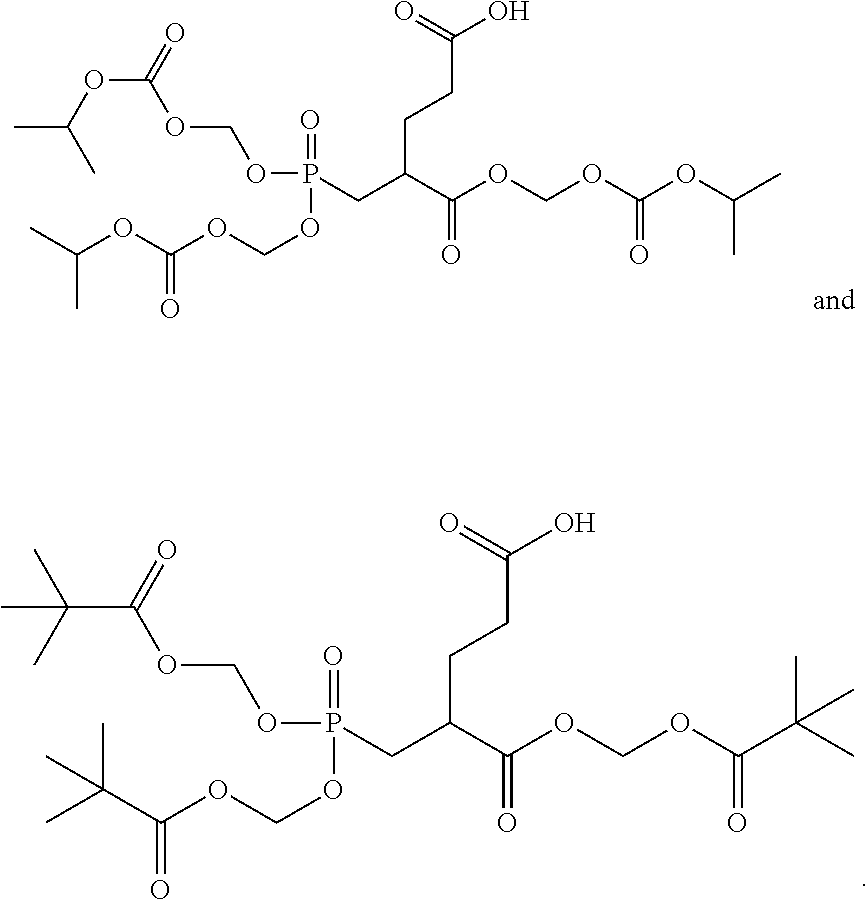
O(C(=O)OCOP(=O)(CC(C(OCOC(OC(C)C)=O)=O)CCC(O)=O)OCOC(OC(C)C)=O)C(C)C.C(C(=O)OCOP(=O)(CC(C(OCOC(C(C)(C)C)=O)=O)CCC(O)=O)OCOC(C(C)(C)C)=O)(C)(C)C
